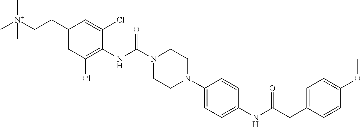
C1(CC[N+](C)(C)C)=CC(Cl)=C(NC(=O)N2CCN(C3=CC=C(NC(=O)CC4=CC=C(OC)C=C4)C=C3)CC2)C(Cl)=C1
